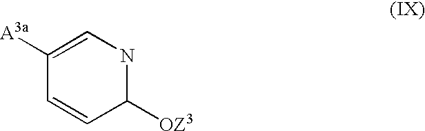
C1([OZ3])NC=C([A3a])C=C1
